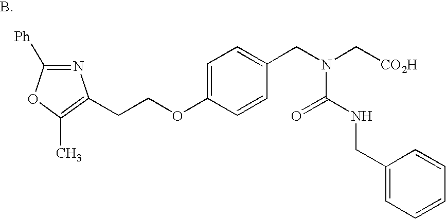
N1=C([Ph])OC(C)=C1CCOC1=CC=C(CN(C[CO2H])C(NCC2=CC=CC=C2)=O)C=C1.B
